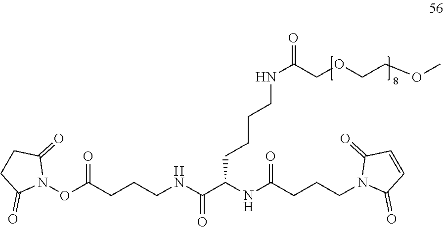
O(C(CCCNC(=O)C(NC(CCCN1C(=O)C=CC1=O)=O)CCCCNC(=O)COCCOC)=O)N1C(=O)CCC1=O
